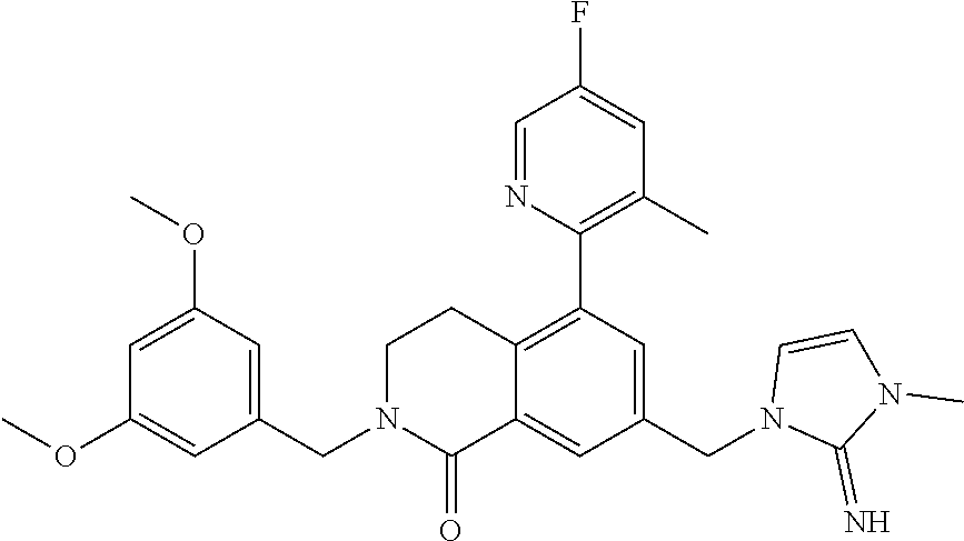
C1=CN(CC2=CC(C3=C(C)C=C(F)C=N3)=C3C(=C2)C(=O)N(CC2=CC(OC)=CC(OC)=C2)CC3)C(=N)N1C
